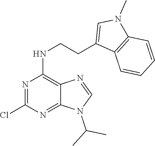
ClC1=NC(NCCC2=CN(C)C3=C2C=CC=C3)=C2N=CN(C(C)C)C2=N1
